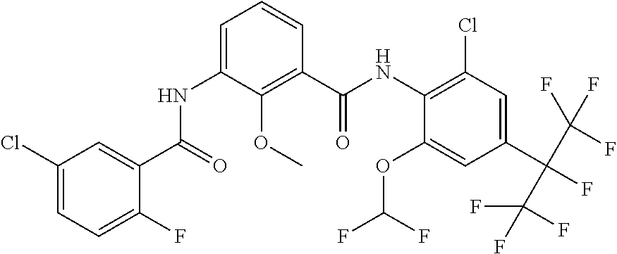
C1(Cl)=CC=C(F)C(C(=O)NC2=CC=CC(C(NC3=C(Cl)C=C(C(C(F)(F)F)(C(F)(F)F)F)C=C3OC(F)F)=O)=C2OC)=C1
